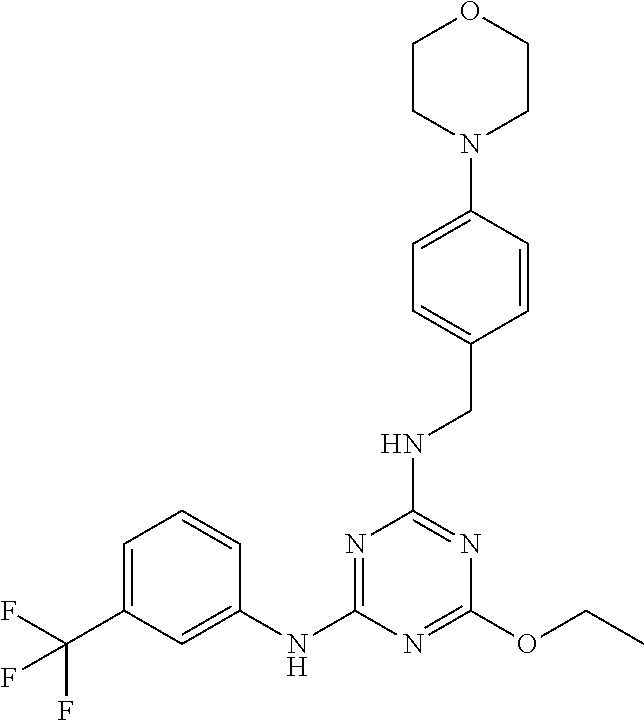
C1=C(C(F)(F)F)C=C(NC2=NC(NCC3=CC=C(N4CCOCC4)C=C3)=NC(OCC)=N2)C=C1
